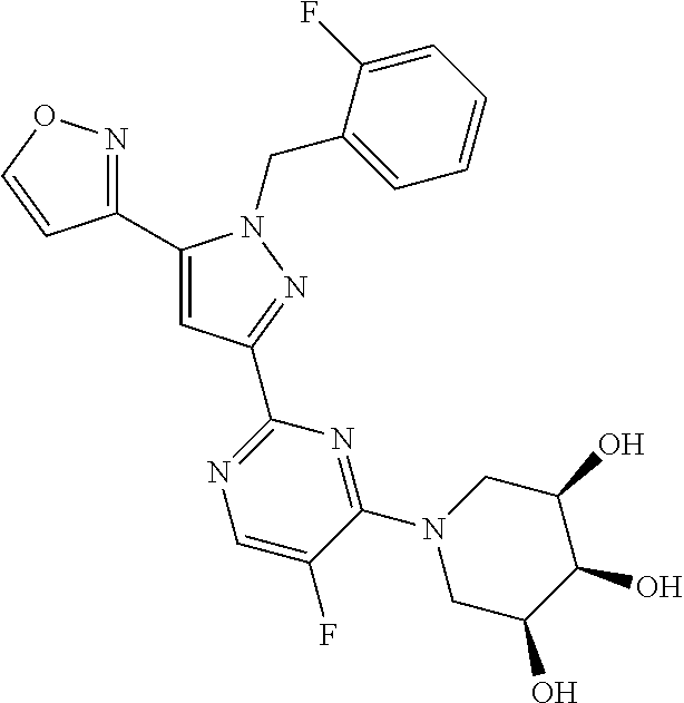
C1(C2=NOC=C2)=CC(C2=NC=C(F)C(N3CC(O)C(O)C(O)C3)=N2)=NN1CC1=CC=CC=C1F
